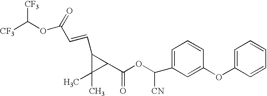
C([CF3])(OC(C=CC1C(C(OC(C2=CC=CC(OC3=CC=CC=C3)=C2)[CN])=O)C1(C)C)=O)[CF3]
